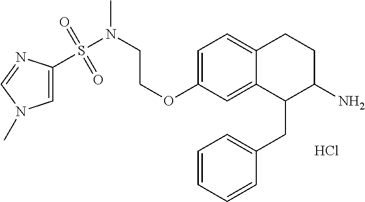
Cl.C1=C(OCCN(S(C2=CN(C)C=N2)(=O)=O)C)C=C2C(=C1)CCC(N)C2CC1=CC=CC=C1
